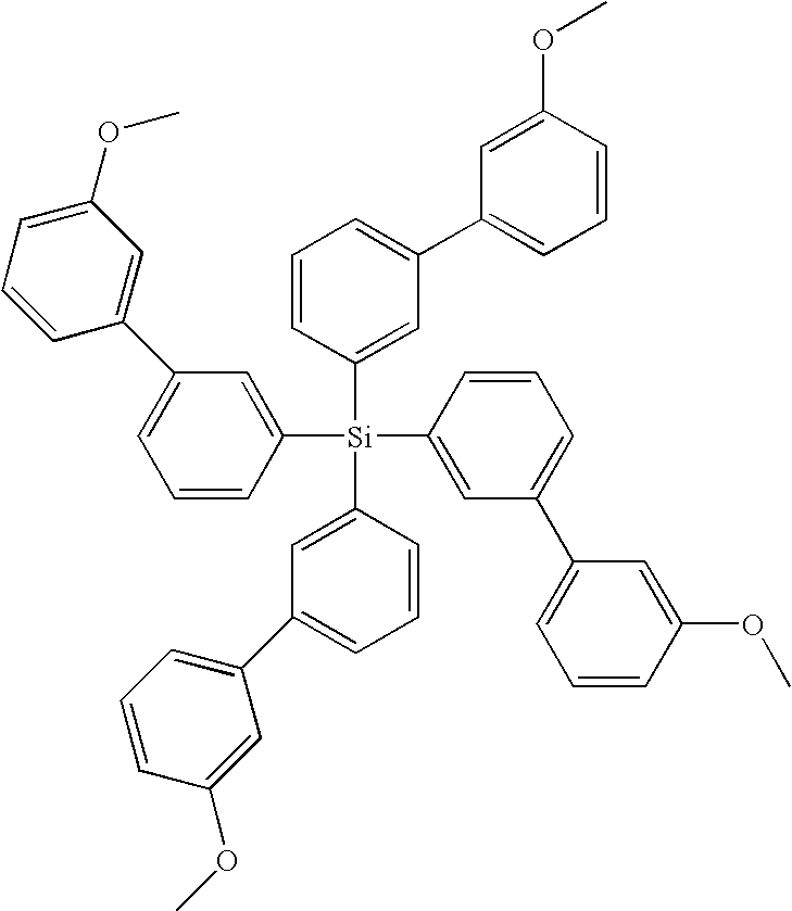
C1([Si](C2=CC(C3=CC=CC(OC)=C3)=CC=C2)(C2=CC(C3=CC(OC)=CC=C3)=CC=C2)C2=CC(C3=CC=CC(OC)=C3)=CC=C2)=CC(C2=CC=CC(OC)=C2)=CC=C1
